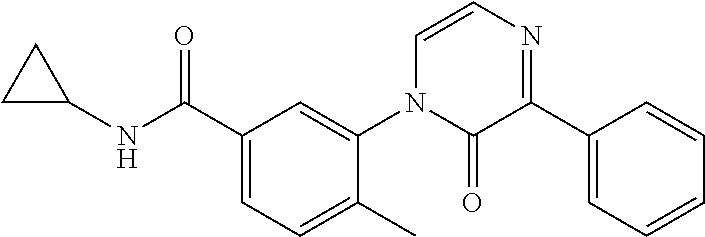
C1CC1NC(C1=CC=C(C)C(N2C=CN=C(C3=CC=CC=C3)C2=O)=C1)=O
